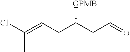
C(CC=O)(CC=C(Cl)C)[OPMB]
